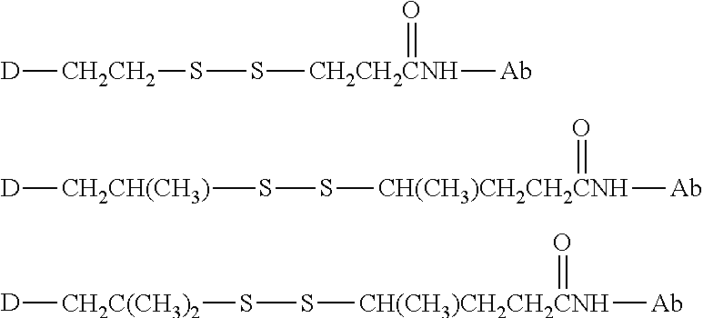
[D][CH2CH2]SS[CH2CH2CNH]([Ab])=O.[D][CH2CH(CH3)]SS[CH(CH3)CH2CH2CNH]([Ab])=O.[D][CH2C(CH3)2]SS[CH(CH3)CH2CH2CNH]([Ab])=O
